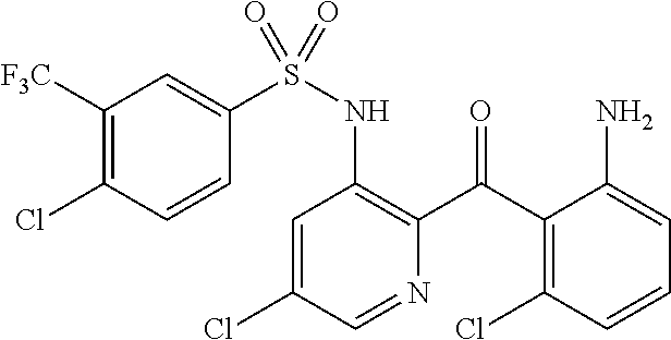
C1=C(Cl)C=NC(C(C2=C(Cl)C=CC=C2N)=O)=C1NS(=O)(C1=CC([F3C])=C(Cl)C=C1)=O
